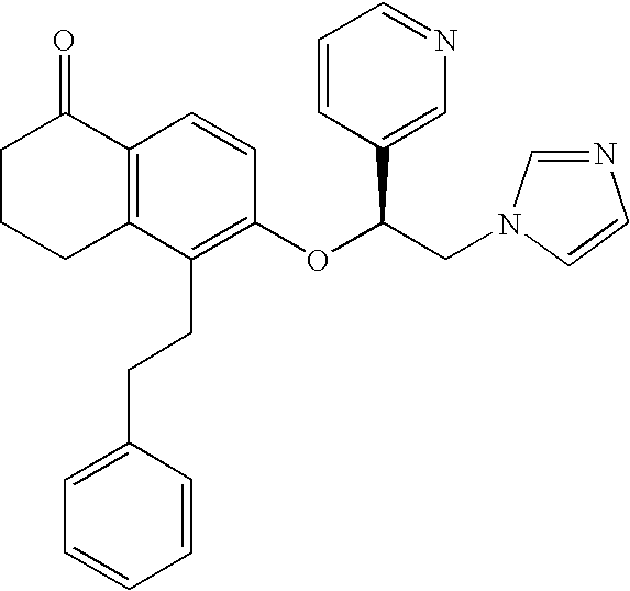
C12=C(C(CCC3=CC=CC=C3)=C(OC(CN3C=NC=C3)C3=CN=CC=C3)C=C1)CCCC2=O
